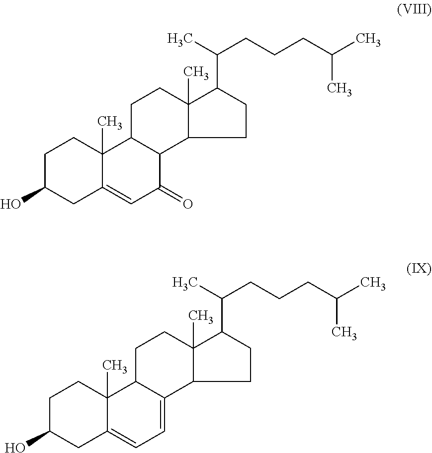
C1C(O)CC2=CC(=O)C3C(C2(C)C1)CCC1(C)C3CCC1C(C)CCCC(C)C.C1C(O)CC2=CC=C3C(C2(C)C1)CCC1(C)C3CCC1C(C)CCCC(C)C
